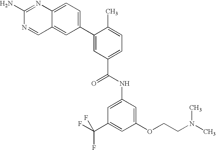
C1(C2=CC=C3C(=C2)C=NC(N)=N3)=CC(C(NC2=CC(C(F)(F)F)=CC(OCCN(C)C)=C2)=O)=CC=C1C
